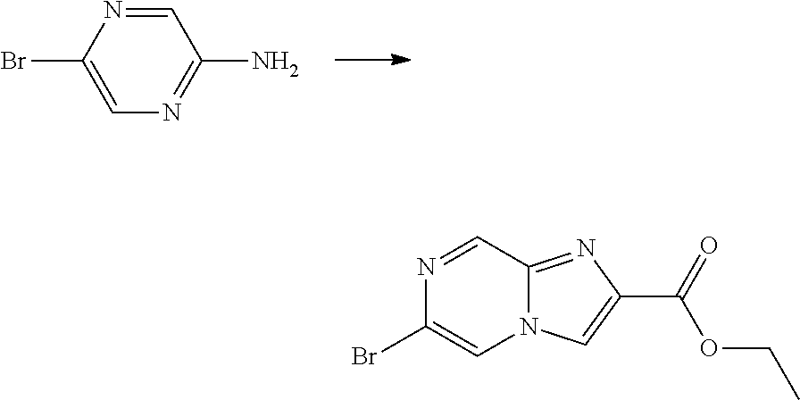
NC1=NC=C(Br)N=C1.N1=CC2=NC(C(=O)OCC)=CN2C=C1Br
